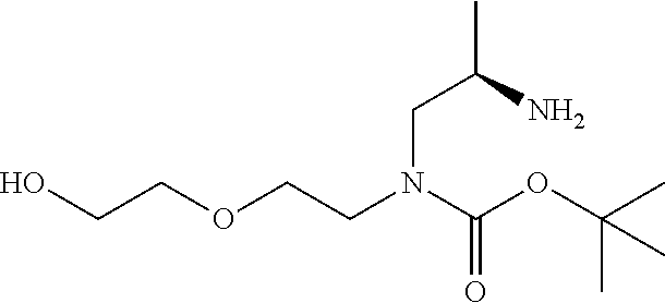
OCCOCCN(C(OC(C)(C)C)=O)CC(C)N
